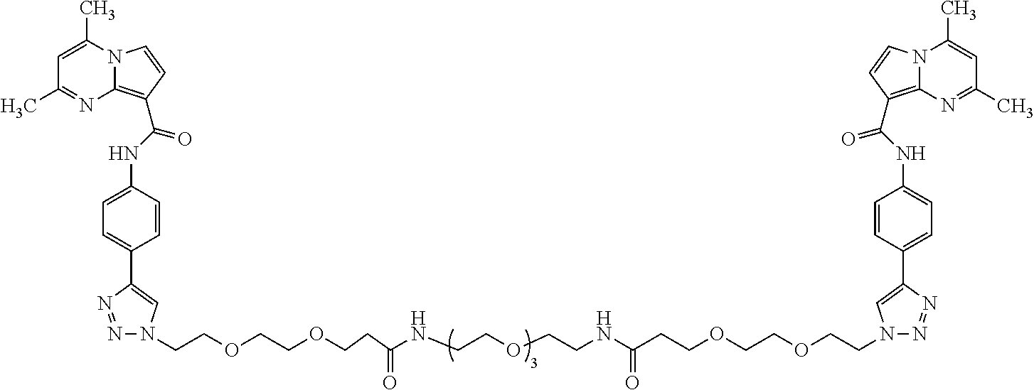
C(COCCOCCC(NCCOCCNC(=O)CCOCCOCCN1N=NC(C2=CC=C(NC(=O)C3=C4N(C=C3)C(C)=CC(C)=N4)C=C2)=C1)=O)N1N=NC(C2=CC=C(NC(=O)C3=C4N(C=C3)C(C)=CC(C)=N4)C=C2)=C1
